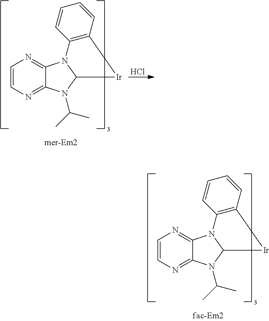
C1=CN=C2C(=N1)N1C(N2C(C)C)[Ir]C2=C1C=CC=C2.Cl.C1=CN=C2C(=N1)N1C(N2C(C)C)[Ir]C2=C1C=CC=C2
